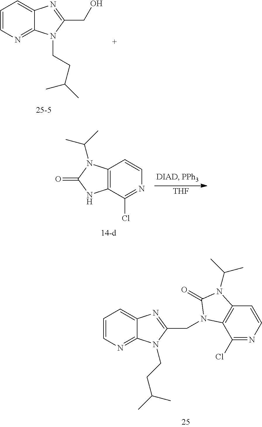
C1=CN=C2C(=C1)N=C(CO)N2CCC(C)C.C12=C(C(Cl)=NC=C1)NC(=O)N2C(C)C.[THF].C1=CN=C2C(=C1)N=C(CN1C3=C(C=CN=C3Cl)N(C(C)C)C1=O)N2CCC(C)C
